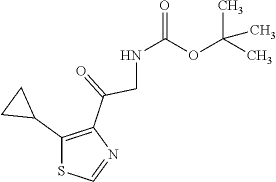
C1(C2CC2)=C(C(=O)CNC(=O)OC(C)(C)C)N=CS1
